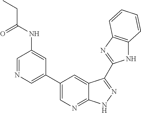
C1(C2=CN=CC(NC(CC)=O)=C2)=CN=C2C(=C1)C(C1=NC3=C(N1)C=CC=C3)=NN2
